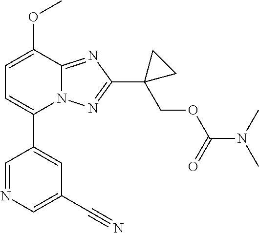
C1=C(OC)C2=NC(C3(COC(N(C)C)=O)CC3)=NN2C(C2=CC(C#N)=CN=C2)=C1
